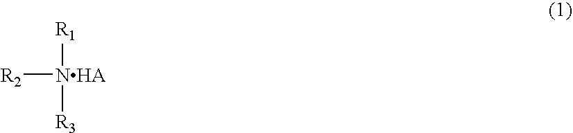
[R2][NHA]([R1])[R3]
